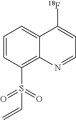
C12=CC=CC(S(C=C)(=O)=O)=C1N=CC=C2[18F]
